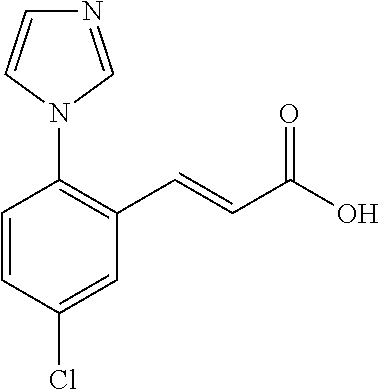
C1=CC(Cl)=CC(C=CC(O)=O)=C1N1C=NC=C1
